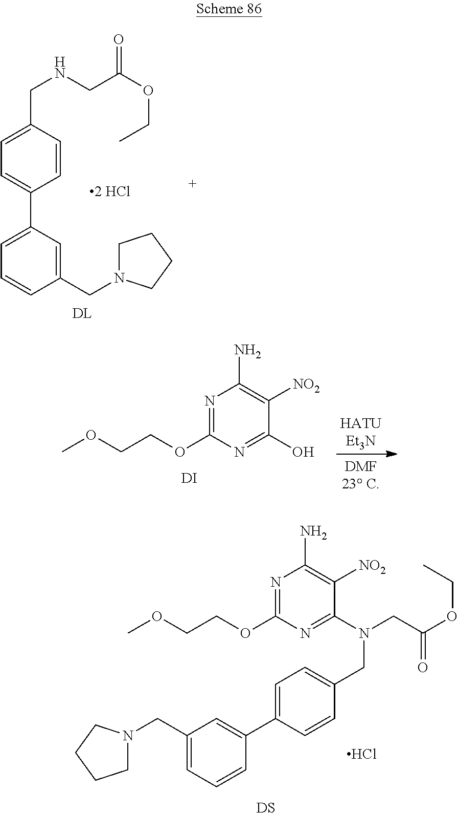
COCCOC1=NC(N)=C([NO2])C(O)=N1.[DI].C1=C(CNCC(OCC)=O)C=CC(C2=CC=CC(CN3CCCC3)=C2)=C1.[DS].Cl.COCCOC1=NC(N)=C([NO2])C(N(CC(OCC)=O)CC2=CC=C(C3=CC(CN4CCCC4)=CC=C3)C=C2)=N1
